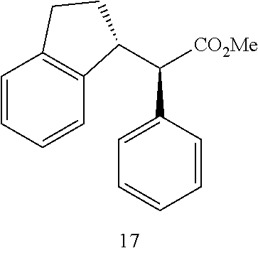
C1=CC=CC2=C1CCC2C([CO2Me])C1=CC=CC=C1
